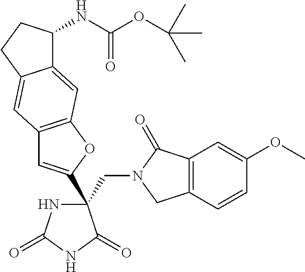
C(C1(C2=CC3=C(O2)C=C2C(=C3)CCC2NC(=O)OC(C)(C)C)NC(=O)NC1=O)N1CC2=C(C1=O)C=C(OC)C=C2
